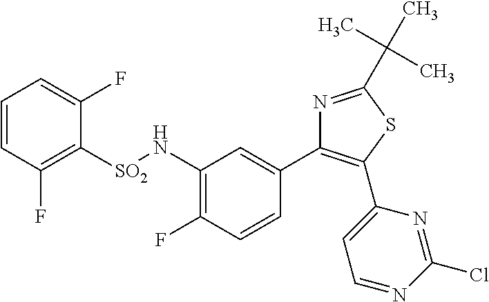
N1=C(C(C)(C)C)SC(C2=CC=NC(Cl)=N2)=C1C1=CC(N[SO2]C2=C(F)C=CC=C2F)=C(F)C=C1
